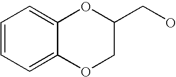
C1=CC=C2C(=C1)OC(CO)CO2
